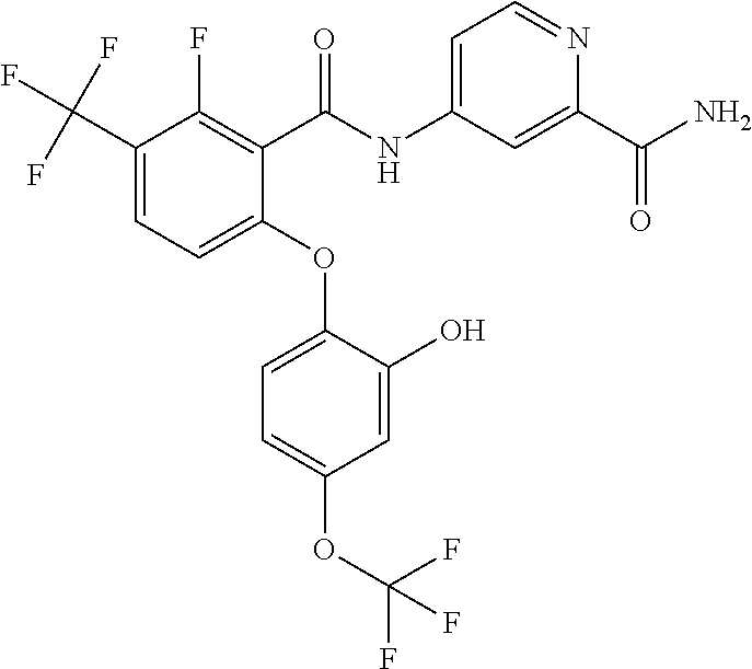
C1(C(F)(F)F)=CC=C(OC2=CC=C(OC(F)(F)F)C=C2O)C(C(NC2=CC=NC(C(N)=O)=C2)=O)=C1F
